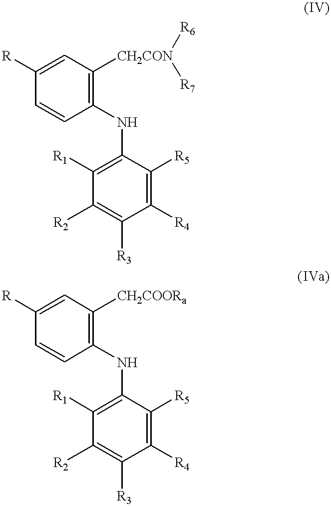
[R]C1=CC([CH2CON]([R6])[R7])=C(NC2=C([R1])C([R2])=C([R3])C([R4])=C2[R5])C=C1.[R]C1=CC([CH2COORa])=C(NC2=C([R1])C([R2])=C([R3])C([R4])=C2[R5])C=C1
